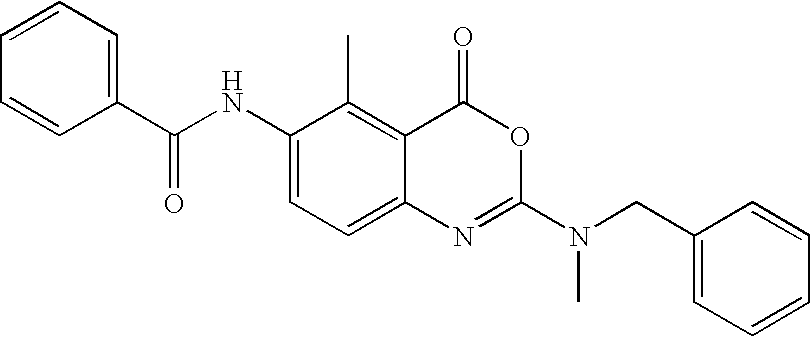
C1=CC=C(C(NC2=CC=C3C(=C2C)C(=O)OC(N(CC2=CC=CC=C2)C)=N3)=O)C=C1
